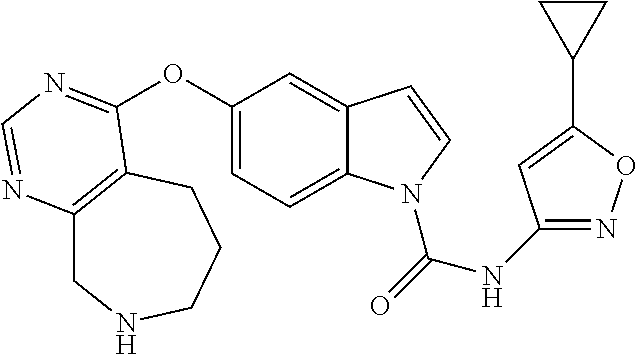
O(C1=CC=C2C(=C1)C=CN2C(=O)NC1=NOC(C2CC2)=C1)C1=NC=NC2=C1CCCNC2
